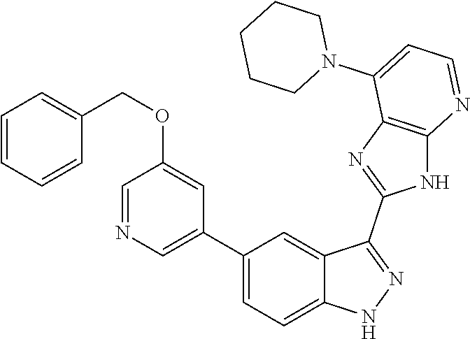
C1(C2=CC=C3C(=C2)C(C2=NC4=C(N2)N=CC=C4N2CCCCC2)=NN3)=CN=CC(OCC2=CC=CC=C2)=C1
